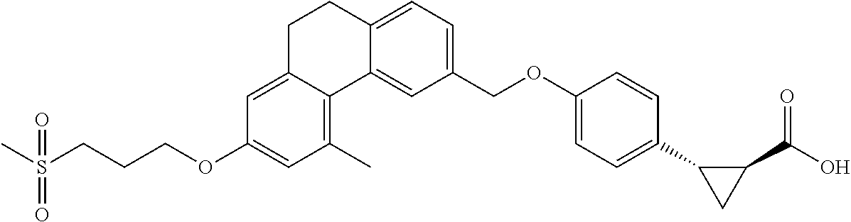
CS(CCCOC1=CC(C)=C2C(=C1)CCC1=CC=C(COC3=CC=C(C4CC4C(=O)O)C=C3)C=C12)(=O)=O
